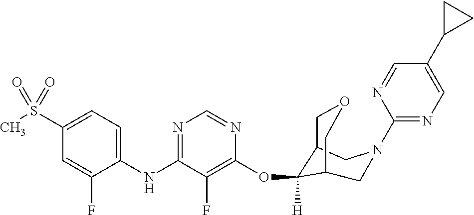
C1(NC2=NC=NC(OC3([H])C4COCC3CN(C3=NC=C(C5CC5)C=N3)C4)=C2F)=CC=C(S(C)(=O)=O)C=C1F
